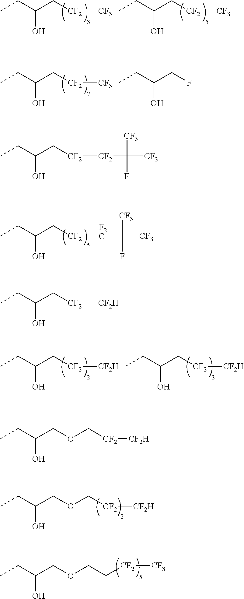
CCC(C[CF2][CF3])O.CCC(C[CF2][CF3])O.CCC(C[CF2][CF3])O.CCC(CF)O.CCC(C[CF2][CF2]C([CF3])([CF3])F)O.CCC(COC[CF2][CF2H])O.CCC(COC[CF2][CF2H])O.CCC(C[CF2][F2C]C([CF3])([CF3])F)O.CCC(C[CF2][CF2H])O.CCC(C[CF2][CF2H])O.CCC(COCC[CF2][CF3])O.CCC(C[CF2][CF2H])O
